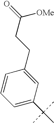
C1=C(C(C)(C)C)C=C(CCC(=O)[OMe])C=C1
